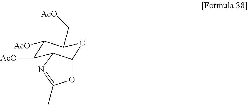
O1C(C)=NC2C([AcO])C([AcO])C(C[AcO])OC12
